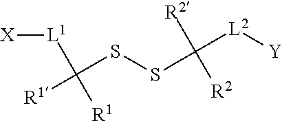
[X][L1]C([R1])([R1])SSC([L2][Y])([R2])[R2]
